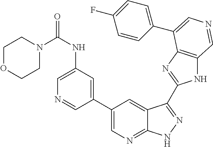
C1(C2=CN=C3C(=C2)C(C2=NC4=C(N2)C=NC=C4C2=CC=C(F)C=C2)=NN3)=CC(NC(N2CCOCC2)=O)=CN=C1
